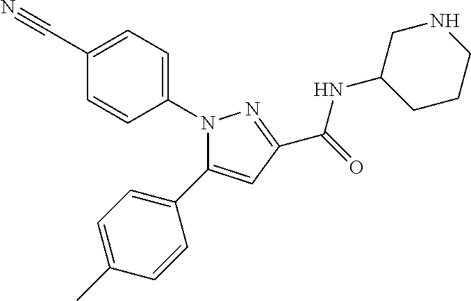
N1(C2=CC=C(C#N)C=C2)C(C2=CC=C(C)C=C2)=CC(C(=O)NC2CCCNC2)=N1
